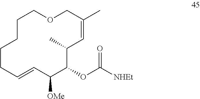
C1CCCC=CC([OMe])C(OC([NHEt])=O)C(C)C=C(C)COC1
